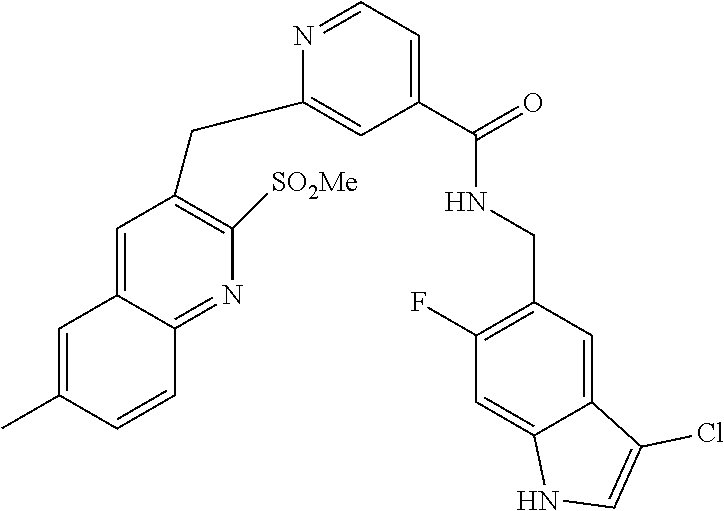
C1=C2C(=NC([SO2Me])=C1CC1=CC(C(=O)NCC3=C(F)C=C4C(=C3)C(Cl)=CN4)=CC=N1)C=CC(C)=C2
